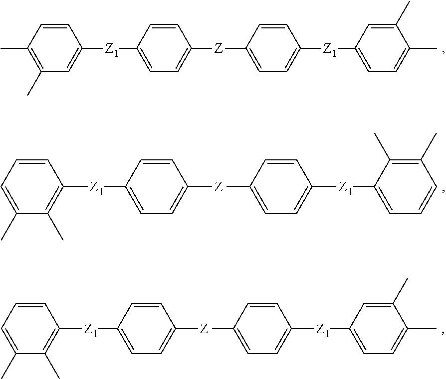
C1=CC=C(C)C(C)=C1[Z1]C1=CC=C([Z]C2=CC=C([Z1]C3=CC=CC(C)=C3C)C=C2)C=C1.C1=CC=C(C)C(C)=C1[Z1]C1=CC=C([Z]C2=CC=C([Z1]C3=CC=C(C)C(C)=C3)C=C2)C=C1.C1=CC(C)=C(C)C=C1[Z1]C1=CC=C([Z]C2=CC=C([Z1]C3=CC=C(C)C(C)=C3)C=C2)C=C1
